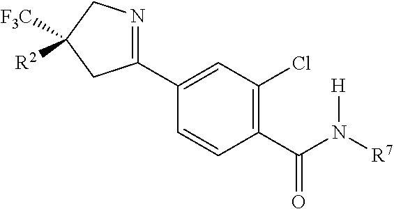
C1(C(N([R7])[H])=O)=C(Cl)C=C(C2=NCC([F3C])([R2])C2)C=C1
